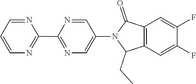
N1=CC=CN=C1C1=NC=C(N2C(CC)C3=C(C2=O)C=C(F)C(F)=C3)C=N1
